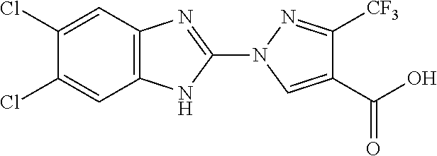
C1=C(Cl)C(Cl)=CC2=C1NC(N1C=C(C(O)=O)C([CF3])=N1)=N2
